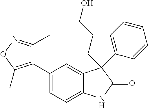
C1=C(C2=C(C)ON=C2C)C=C2C(=C1)NC(=O)C2(CCCO)C1=CC=CC=C1
